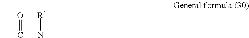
CC(=O)N([R1])C
